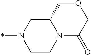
C12CN(*)CCN1C(=O)COC2
